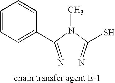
N1=C(C2=CC=CC=C2)N(C)C(S)=N1
